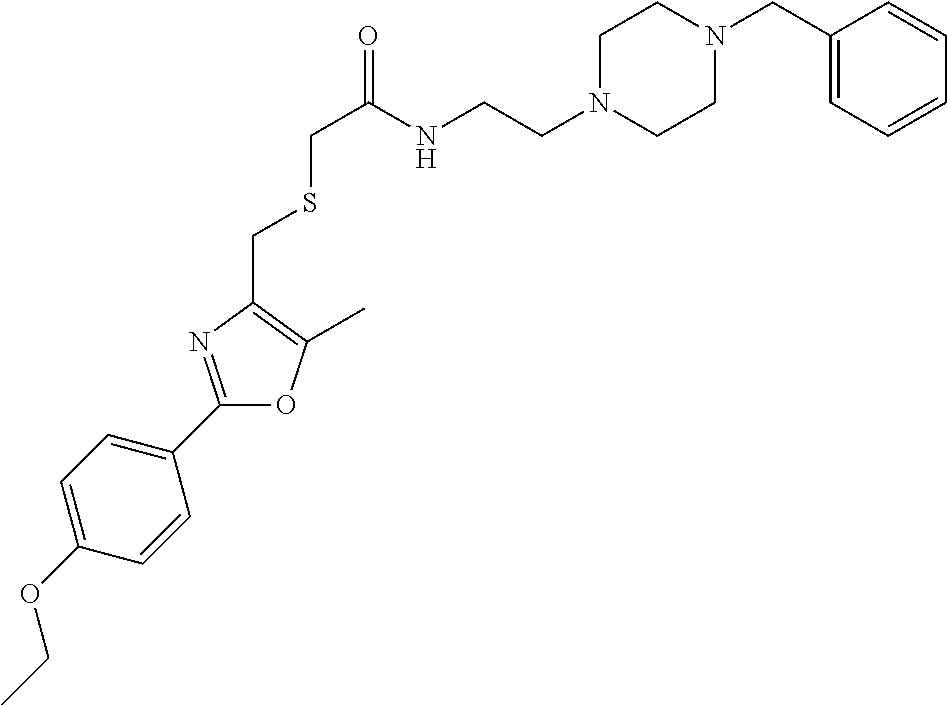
C1=C(OCC)C=CC(C2=NC(CSCC(=O)NCCN3CCN(CC4=CC=CC=C4)CC3)=C(C)O2)=C1
